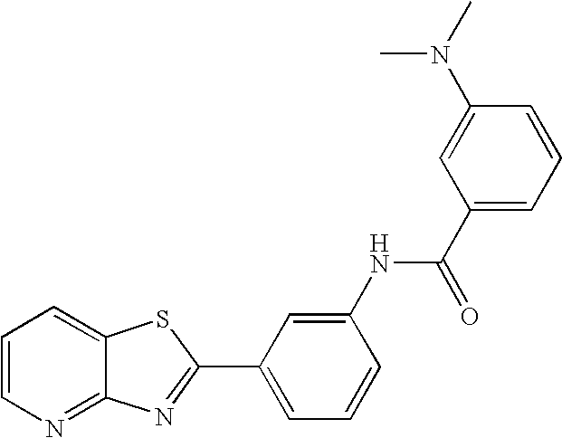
C12=NC=CC=C1SC(C1=CC=CC(NC(C3=CC=CC(N(C)C)=C3)=O)=C1)=N2
